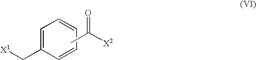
CC([X2])=O.C1(C[X1])=CC=CC=C1
